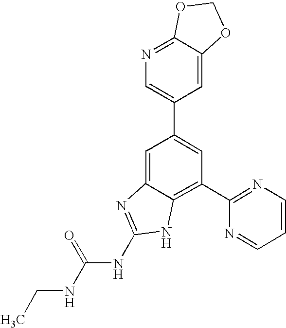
CCNC(NC1=NC2=CC(C3=CN=C4C(=C3)OCO4)=CC(C3=NC=CC=N3)=C2N1)=O
